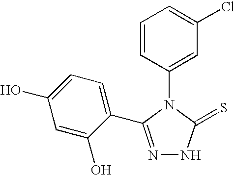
N1=C(C2=CC=C(O)C=C2O)N(C2=CC(Cl)=CC=C2)C(=S)N1
